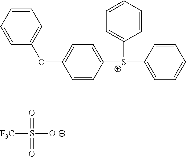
C1([S+](C2=CC=CC=C2)C2=CC=CC=C2)=CC=C(OC2=CC=CC=C2)C=C1.O=S(=O)([O-])[F3C]
